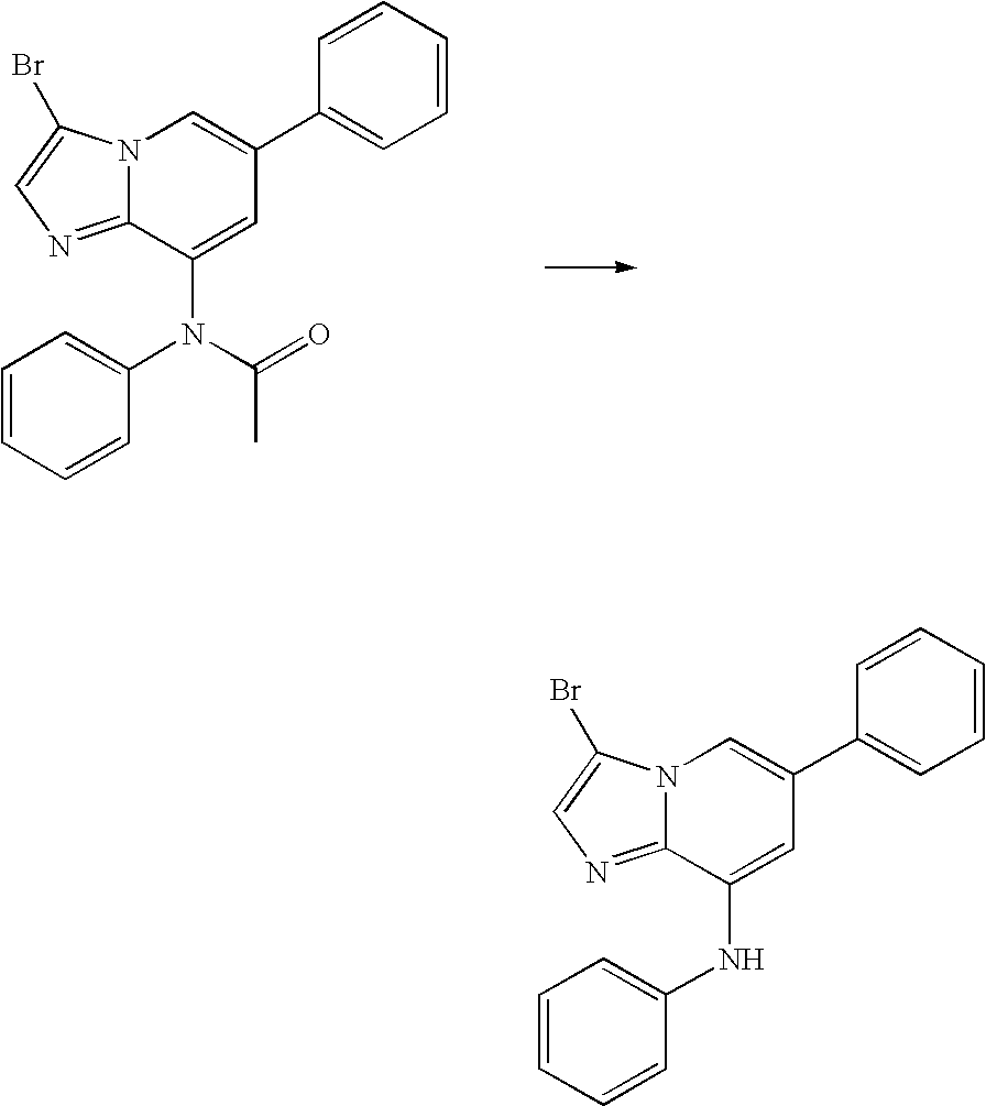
N12C(=NC=C1Br)C(NC1=CC=CC=C1)=CC(C1=CC=CC=C1)=C2.N12C(=NC=C1Br)C(N(C(C)=O)C1=CC=CC=C1)=CC(C1=CC=CC=C1)=C2
